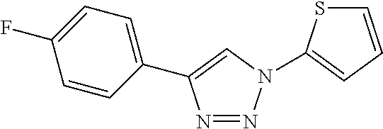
S1C=CC=C1N1N=NC(C2=CC=C(F)C=C2)=C1
